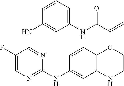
N(C1=NC=C(F)C(NC2=CC([NH]C(C=C)=O)=CC=C2)=N1)C1=CC2=C(C=C1)OCCN2
